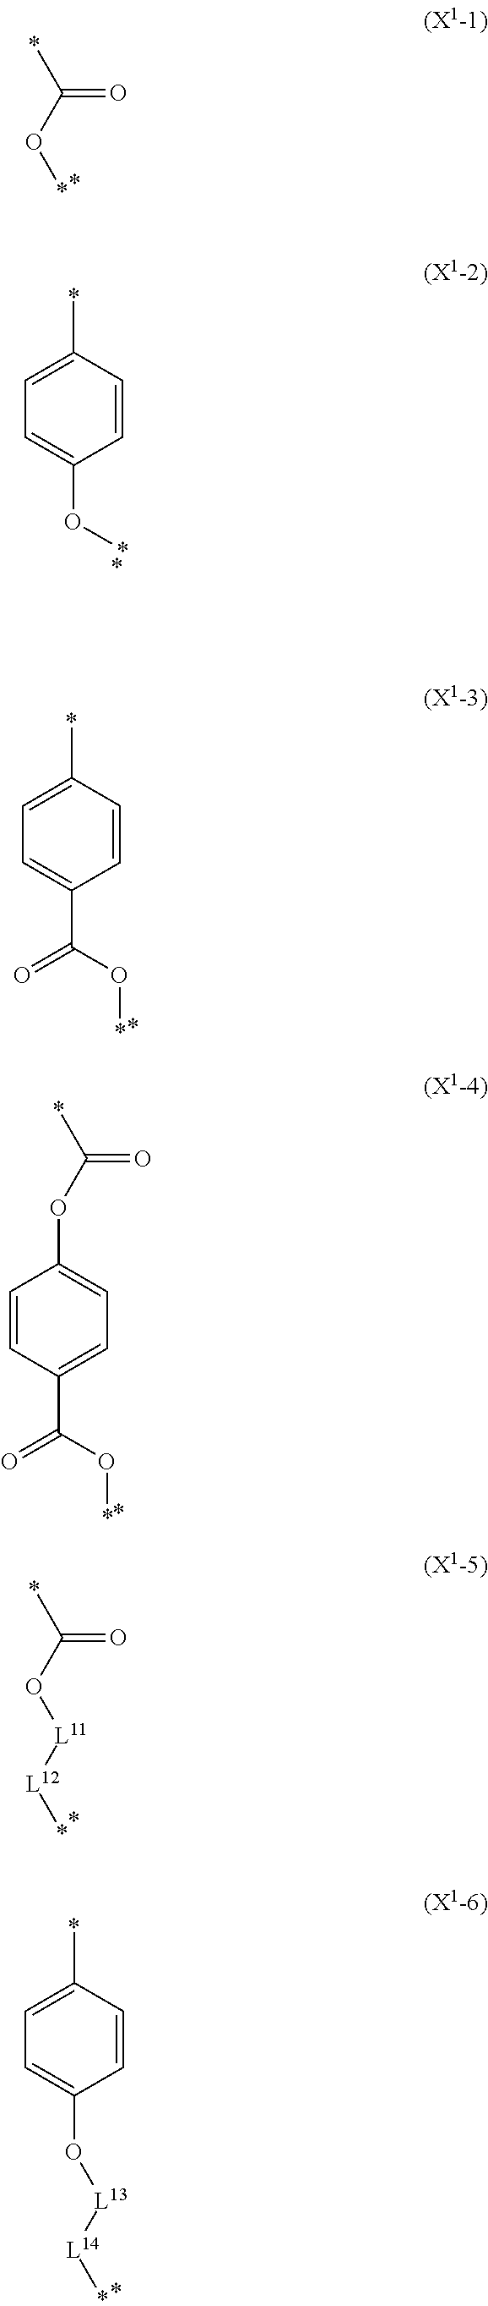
C1=CC(C(O*)=O)=CC=C1OC(=O)*.C(=O)(*)O[L11][L12]*.O([L13][L14]*)C1=CC=C(*)C=C1.C(=O)(*)O*.C1=C(*)C=CC(O*)=C1.C1=C(*)C=CC(C(O*)=O)=C1
